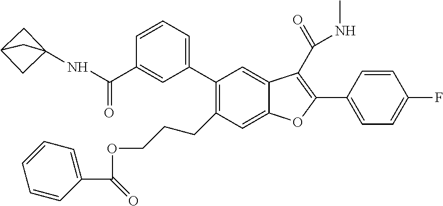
C1(CCCOC(C2=CC=CC=C2)=O)=C(C2=CC=CC(C(NC34CC(C3)C4)=O)=C2)C=C2C(=C1)OC(C1=CC=C(F)C=C1)=C2C(=O)NC
